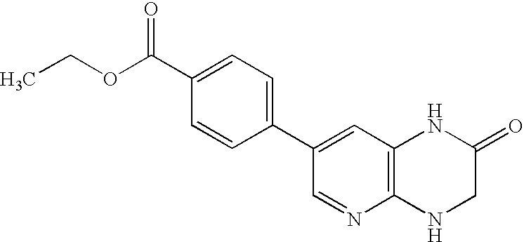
C1=C(C2=CC=C(C(OCC)=O)C=C2)C=NC2=C1NC(=O)CN2
